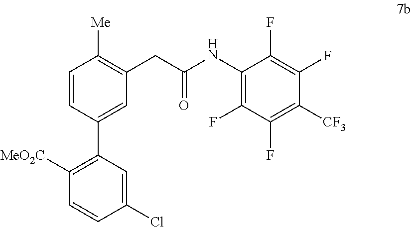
C1=CC(C2=C([MeO2C])C=CC(Cl)=C2)=CC(CC(NC2=C(F)C(F)=C([CF3])C(F)=C2F)=O)=C1[Me]
